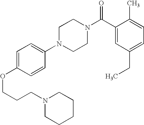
C(COC1=CC=C(N2CCN(C(C3=CC(CC)=CC=C3C)=O)CC2)C=C1)CN1CCCCC1
